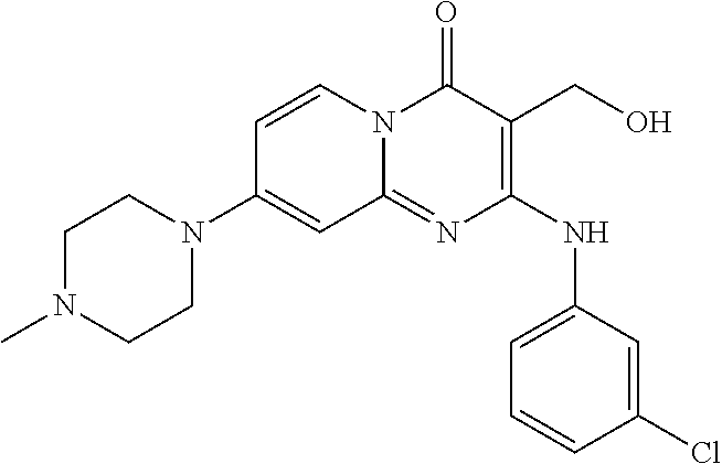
C1=CC(Cl)=CC(NC2=C(CO)C(=O)N3C(=N2)C=C(N2CCN(C)CC2)C=C3)=C1
